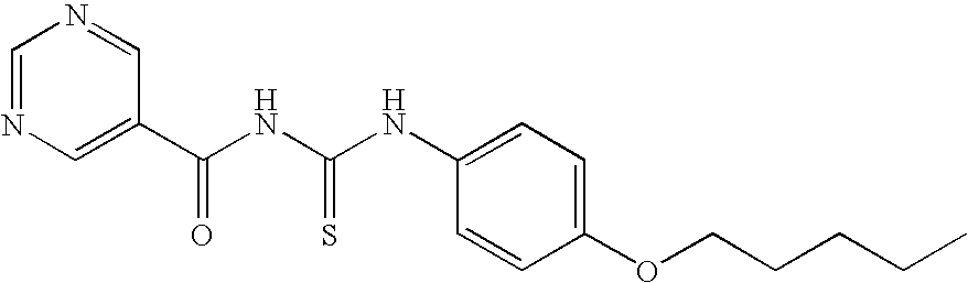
C1(C(NC(NC2=CC=C(OCCCCC)C=C2)=S)=O)=CN=CN=C1
